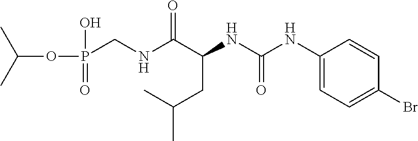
N(C(C(NC(NC1=CC=C(Br)C=C1)=O)CC(C)C)=O)CP(=O)(OC(C)C)O
